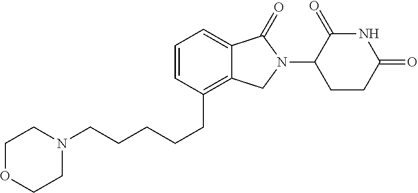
C1N(CCCCCC2=C3C(=CC=C2)C(=O)N(C2C(=O)NC(=O)CC2)C3)CCOC1
